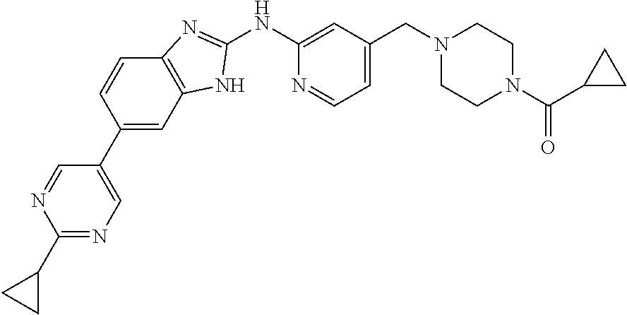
C1(NC2=NC3=C(N2)C=C(C2=CN=C(C4CC4)N=C2)C=C3)=CC(CN2CCN(C(=O)C3CC3)CC2)=CC=N1
